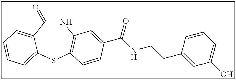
C1(=O)NC2=C(SC3=CC=CC=C13)C=CC(C(=O)NCCC1=CC(O)=CC=C1)=C2
